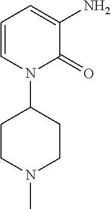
C1=CN(C2CCN(C)CC2)C(=O)C(N)=C1
